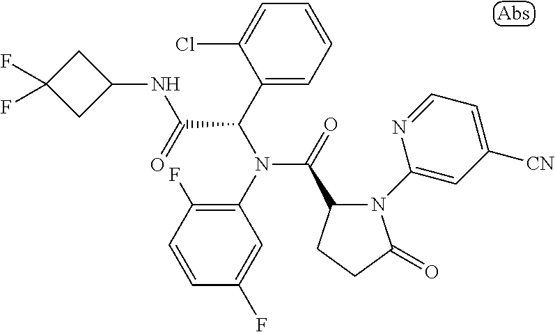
C(C(C1=CC=CC=C1Cl)N(C1=C(F)C=CC(F)=C1)C(=O)C1N(C2=CC([CN])=CC=N2)C(=O)CC1)(=O)NC1CC(F)(F)C1
